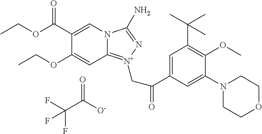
C(C([O-])=O)(F)(F)F.N12C(=[N+](CC(C3=CC(C(C)(C)C)=C(OC)C(N4CCOCC4)=C3)=O)N=C1N)C=C(OCC)C(C(OCC)=O)=C2
